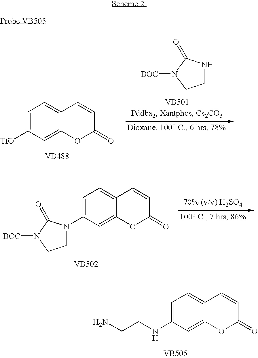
C1NC(=O)N([BOC])C1.[VB501].C1=C([TfO])C=C2C(=C1)C=CC(=O)O2.[VB488].C1N(C2=CC=C3C(=C2)OC(=O)C=C3)C(=O)N([BOC])C1.[VB502].NCCNC1=CC=C2C(=C1)OC(=O)C=C2.[VB505]
